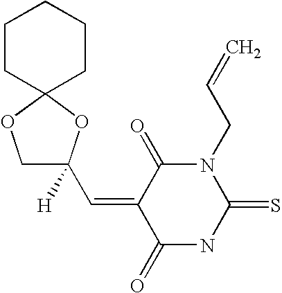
O=C1C(=CC2([H])COC3(O2)CCCCC3)C(=O)N(CC=C)C(=S)N1
